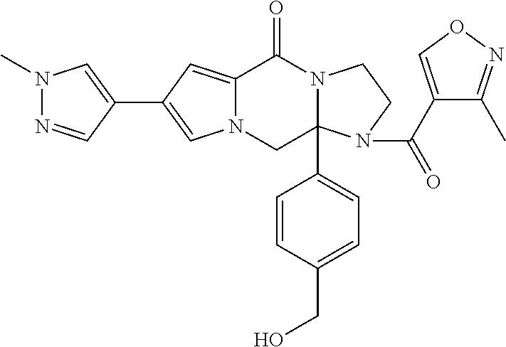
N12C(=CC(C3=CN(C)N=C3)=C1)C(=O)N1C(C3=CC=C(CO)C=C3)(C2)N(C(C2=CON=C2C)=O)CC1
